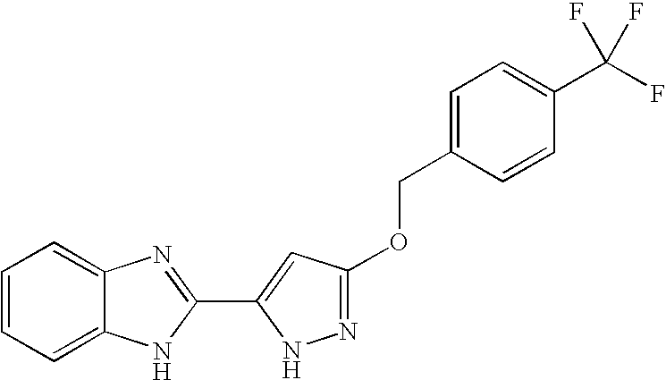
C1=C2C(=CC=C1)N=C(C1=CC(OCC3=CC=C(C(F)(F)F)C=C3)=NN1)N2
